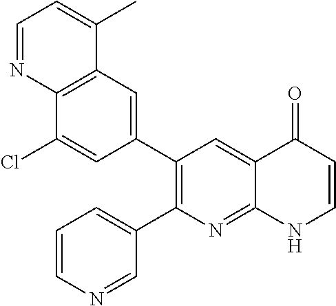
C12=C(C=C(C3=C(C4=CC=CN=C4)N=C4C(=C3)C(=O)C=CN4)C=C1Cl)C(C)=CC=N2
